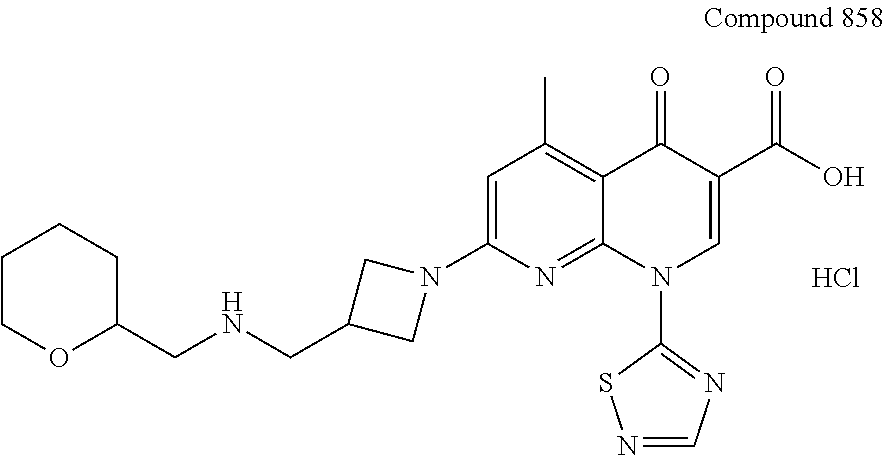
C(C1CN(C2=CC(C)=C3C(=N2)N(C2=NC=NS2)C=C(C(O)=O)C3=O)C1)NCC1CCCCO1.Cl
